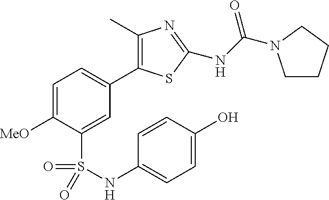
C1=C([MeO])C(S(=O)(=O)NC2=CC=C(O)C=C2)=CC(C2=C(C)N=C(NC(=O)N3CCCC3)S2)=C1
